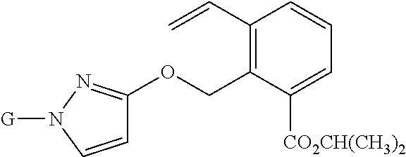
C1=CN([G])N=C1OCC1=C(C=C)C=CC=C1[CO2CH(CH3)2]
